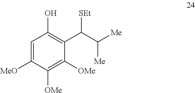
C1=C([MeO])C([OMe])=C([OMe])C(C(C([Me])[Me])[SEt])=C1O
